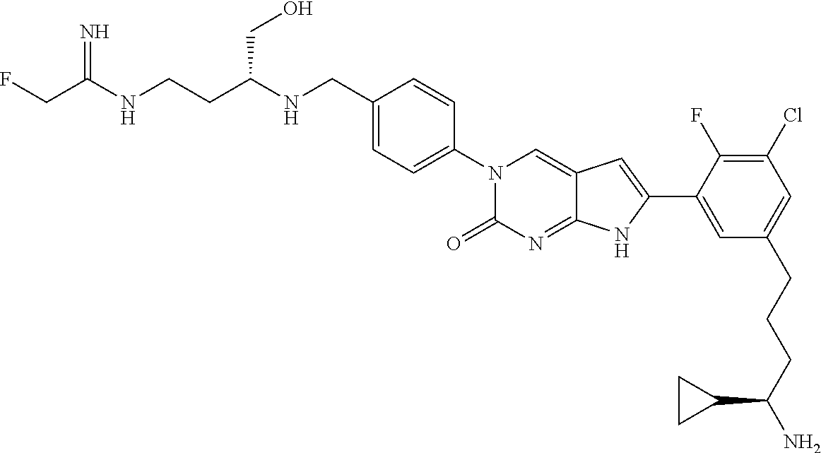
C(C(NCCC(NCC1=CC=C(N2C(=O)N=C3C(=C2)C=C(C2=CC(CCCC(N)C4CC4)=CC(Cl)=C2F)N3)C=C1)CO)=N)F
